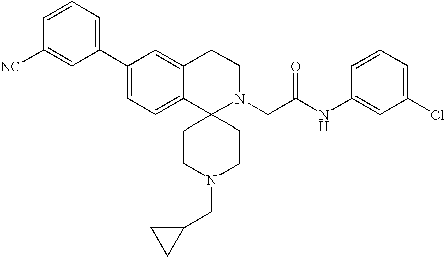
C1(C2=CC=C3C(=C2)CCN(CC(NC2=CC(Cl)=CC=C2)=O)C32CCN(CC3CC3)CC2)=CC=CC([NC])=C1
